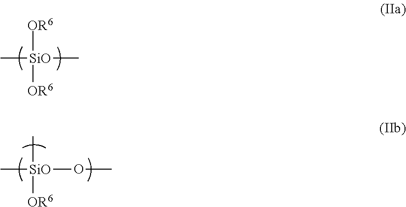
C[SiO](C)([OR6])[OR6].C[SiO](OC)(C)[OR6]
